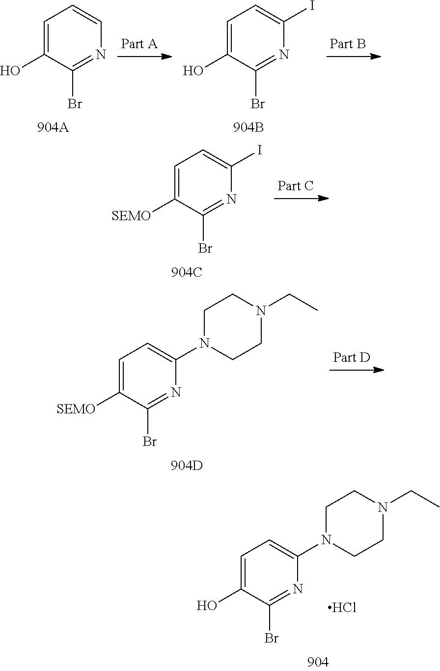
C1=C(O)C(Br)=NC=C1.C1=C(O)C(Br)=NC(I)=C1.C1=C([SEMO])C(Br)=NC(I)=C1.C1=C([SEMO])C(Br)=NC(N2CCN(CC)CC2)=C1.C1=C(O)C(Br)=NC(N2CCN(CC)CC2)=C1.Cl
